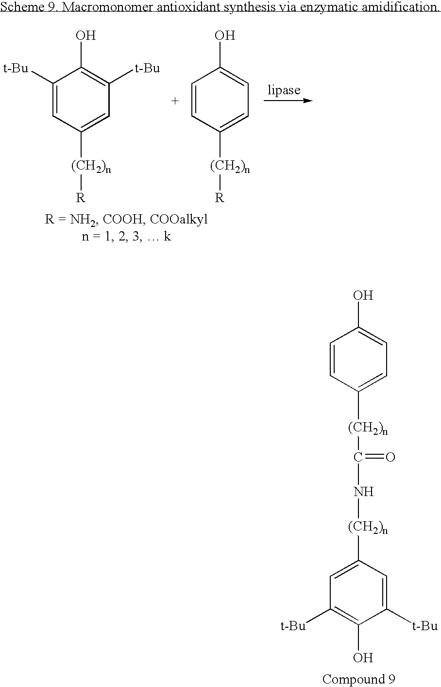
C1=CC([(CH2)n]C(N[(CH2)n]C2=CC([t-Bu])=C(O)C([t-Bu])=C2)=O)=CC=C1O.C1([t-Bu])=CC([(CH2)n][R])=CC([t-Bu])=C1O.C1=CC([(CH2)n][R])=CC=C1O
